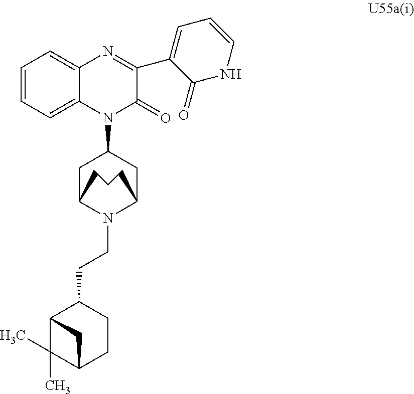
C1=CC=C2C(=C1)N=C(C1=CC=CNC1=O)C(=O)N2C1CC2N(CCC3C4C(C)(C)C(CC3)C4)C(C1)CCC2
